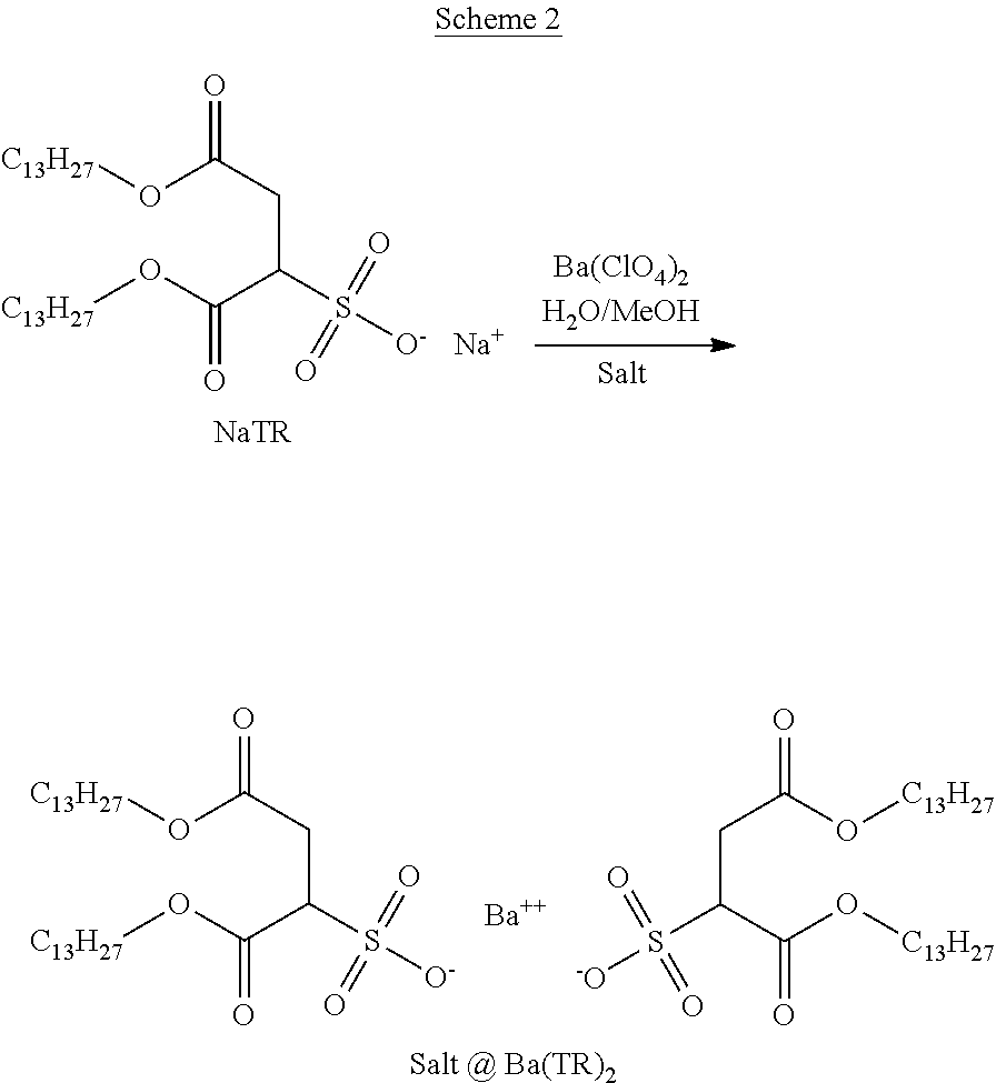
O(C(CC(C(O[C13H27])=O)S([O-])(=O)=O)=O)[C13H27].[Na].[NaTR].O(C(CC(C(O[C13H27])=O)S([O-])(=O)=O)=O)[C13H27].O(C(CC(C(O[C13H27])=O)S([-O])(=O)=O)=O)[C13H27].[Ba].[Salt @ Ba(TR)2]
